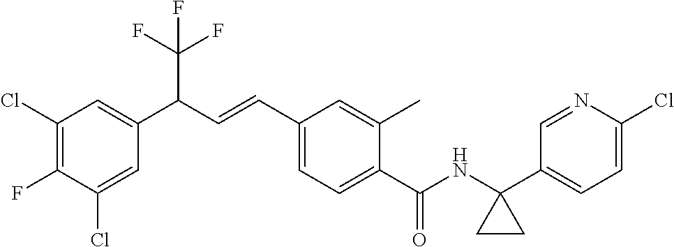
C1(Cl)=C(F)C(Cl)=CC(C(C=CC2=CC=C(C(=O)NC3(C4=CC=C(Cl)N=C4)CC3)C(C)=C2)C(F)(F)F)=C1
